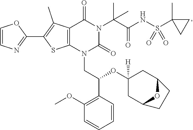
C1=CN=C(C2=C(C)C3=C(S2)N(CC(OC2([H])CC4OC(C2)CC4)C2=C(OC)C=CC=C2)C(=O)N(C(C)(C(=O)NS(C2(C)CC2)(=O)=O)C)C3=O)O1
